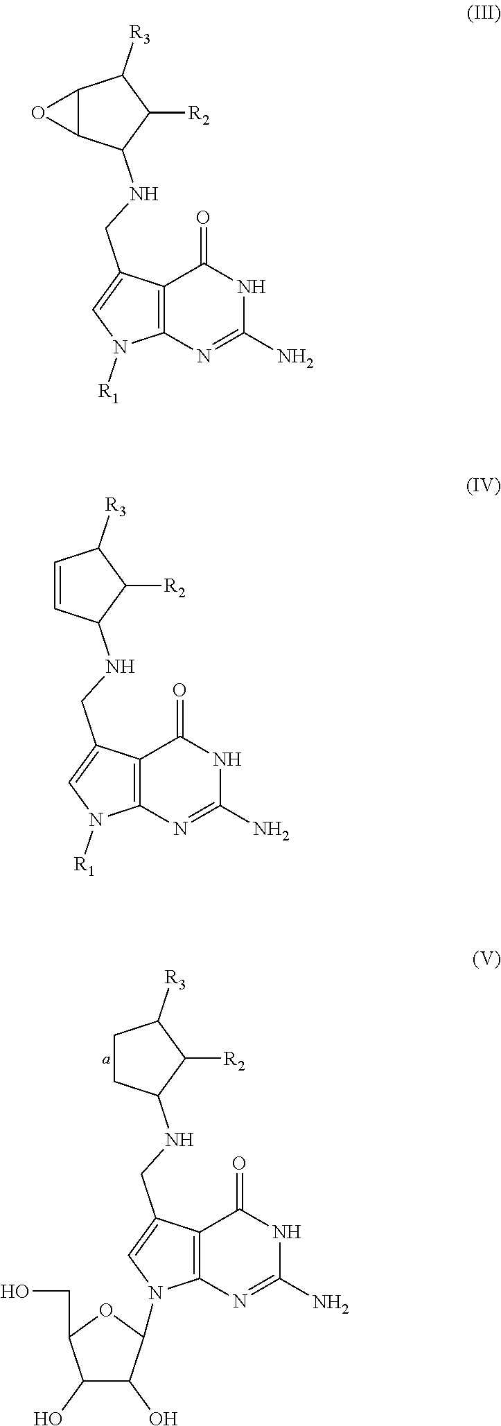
C12=C(N=C(N)NC1=O)N([R1])C=C2CNC1C([R2])C([R3])C2C1O2.C12=C(N=C(N)NC1=O)N([R1])C=C2CNC1C([R2])C([R3])C=C1.C12=C(N=C(N)NC1=O)N(C1C(O)C(O)C(CO)O1)C=C2CNC1C([R2])C([R3])CC1
